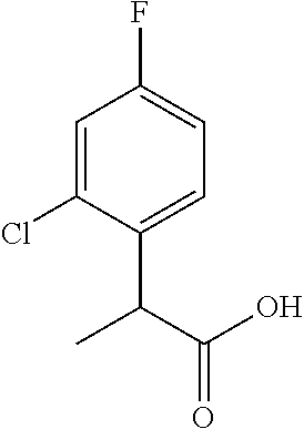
C1=C(Cl)C(C(C(O)=O)C)=CC=C1F
